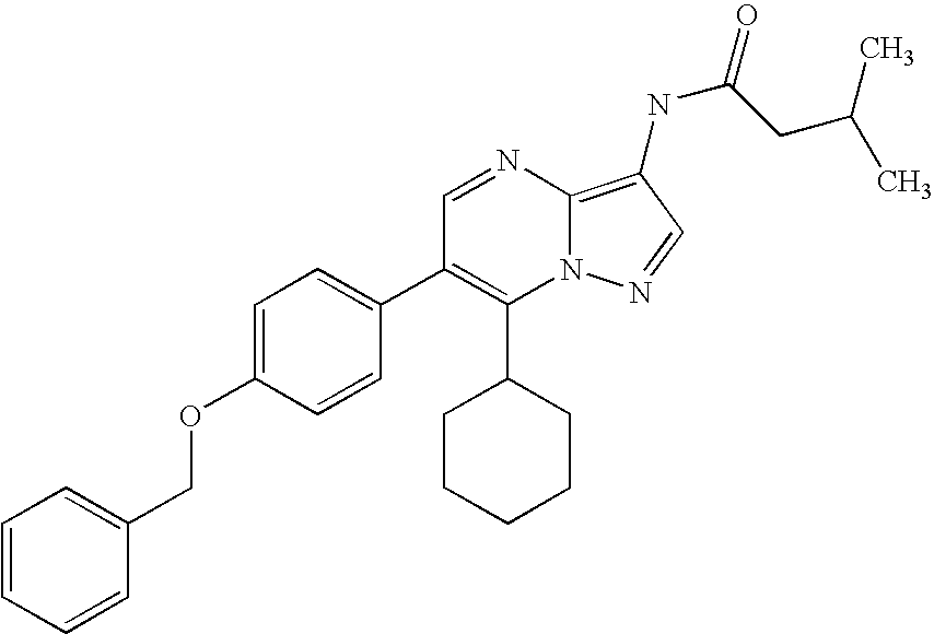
C1(C2CCCCC2)=C(C2=CC=C(OCC3=CC=CC=C3)C=C2)C=NC2=C(NC(CC(C)C)=O)C=NN12
